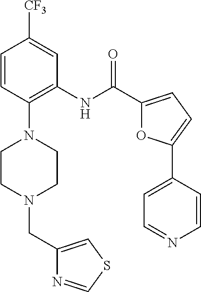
C1=CC(N2CCN(CC3=CSC=N3)CC2)=C(NC(C2=CC=C(C3=CC=NC=C3)O2)=O)C=C1[CF3]
